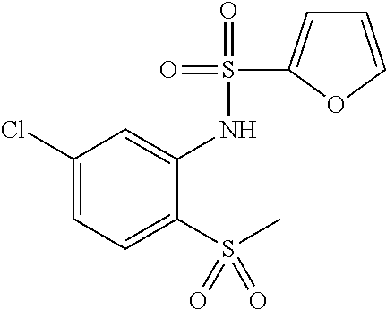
C1(Cl)=CC=C(S(C)(=O)=O)C(NS(=O)(=O)C2=CC=CO2)=C1
